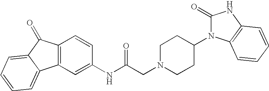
C12=C(C=C(NC(CN3CCC(N4C(=O)NC5=C4C=CC=C5)CC3)=O)C=C1)C1=CC=CC=C1C2=O
